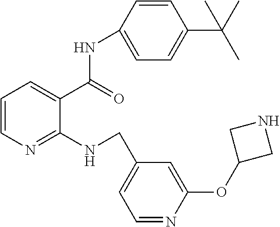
C1=CN=C(NCC2=CC=NC(OC3CNC3)=C2)C(C(=O)NC2=CC=C(C(C)(C)C)C=C2)=C1
